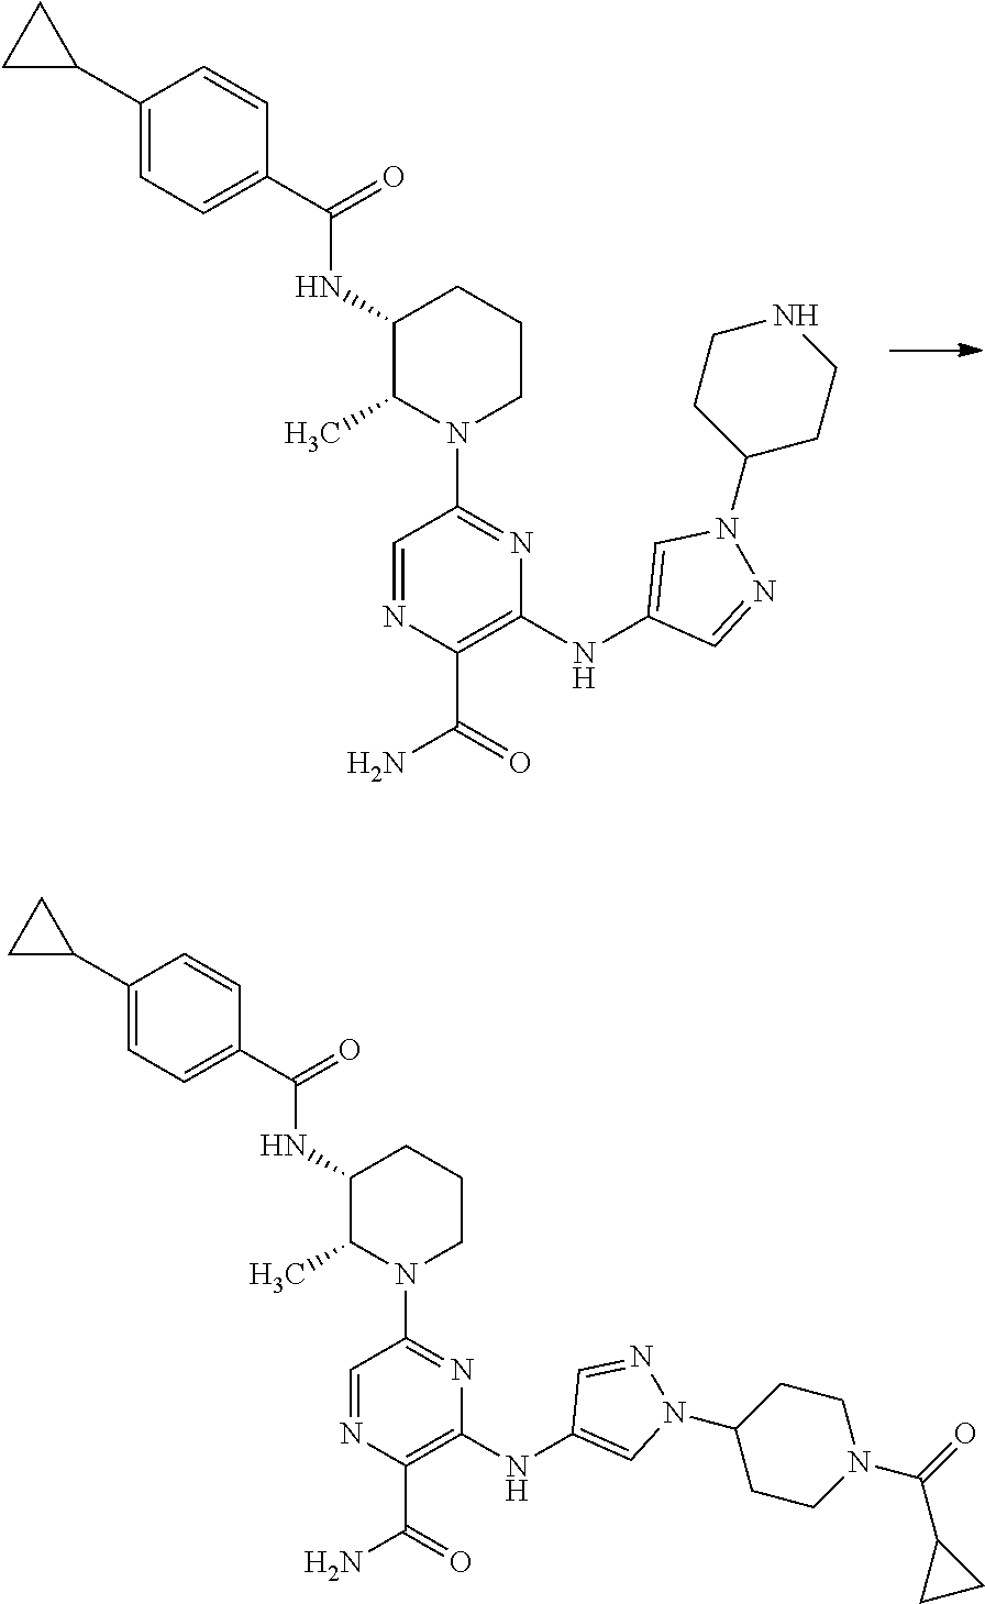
C1(C2CC2)=CC=C(C(=O)NC2C(C)N(C3=NC(NC4=CN(C5CCNCC5)N=C4)=C(C(N)=O)N=C3)CCC2)C=C1.C1(C2CC2)=CC=C(C(=O)NC2C(C)N(C3=NC(NC4=CN(C5CCN(C(=O)C6CC6)CC5)N=C4)=C(C(N)=O)N=C3)CCC2)C=C1
